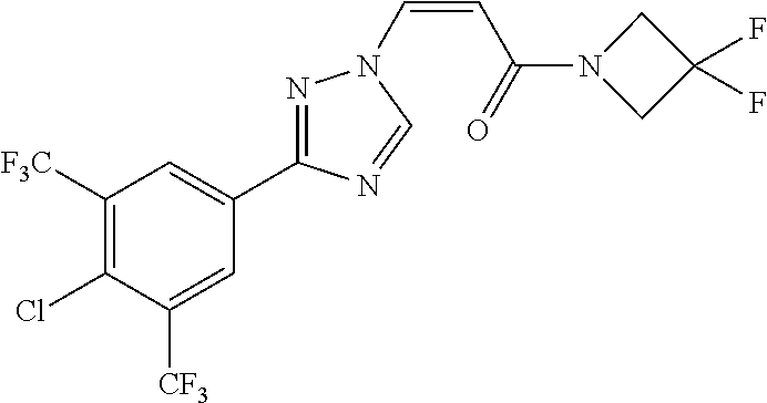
C1([F3C])=C(Cl)C([CF3])=CC(C2=NN(C=CC(=O)N3CC(F)(F)C3)C=N2)=C1
